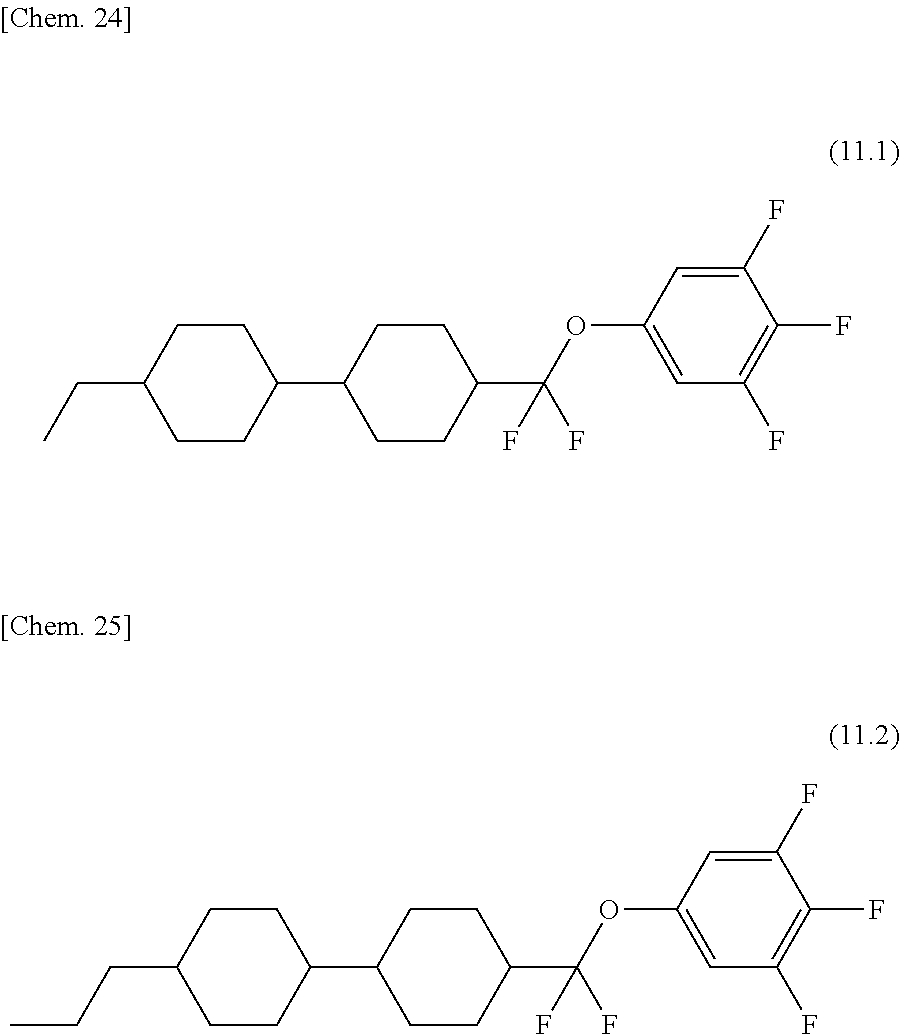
C1CC(C2CCC(C(OC3=CC(F)=C(F)C(F)=C3)(F)F)CC2)CCC1CC.C1CC(C2CCC(C(OC3=CC(F)=C(F)C(F)=C3)(F)F)CC2)CCC1CCC
